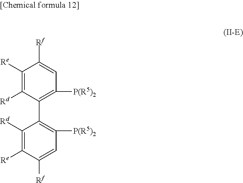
C1=C([Rf])C([Re])=C([Rd])C(C2=C([P(R5)2])C=C([Rf])C([Re])=C2[Rd])=C1[P(R5)2]
